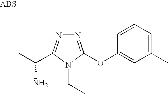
N1=C(OC2=CC(C)=CC=C2)N(CC)C(C(C)N)=N1
